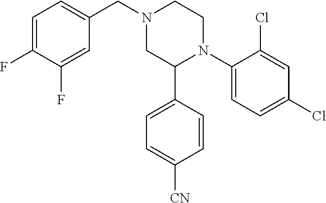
C1(C2N(C3=CC=C(Cl)C=C3Cl)CCN(CC3=CC=C(F)C(F)=C3)C2)=CC=C([CN])C=C1
